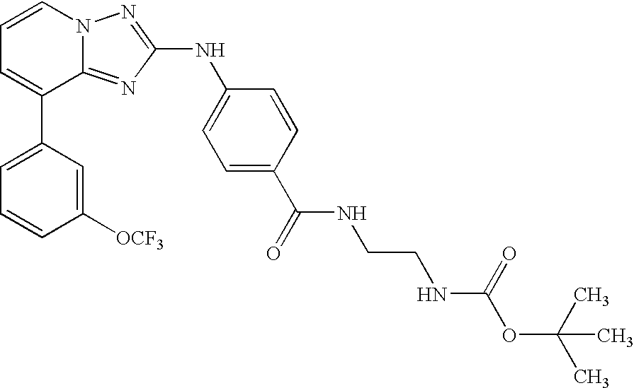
C1=C(C2=CC=CN3C2=NC(NC2=CC=C(C(=O)NCCNC(OC(C)(C)C)=O)C=C2)=N3)C=C([OCF3])C=C1
